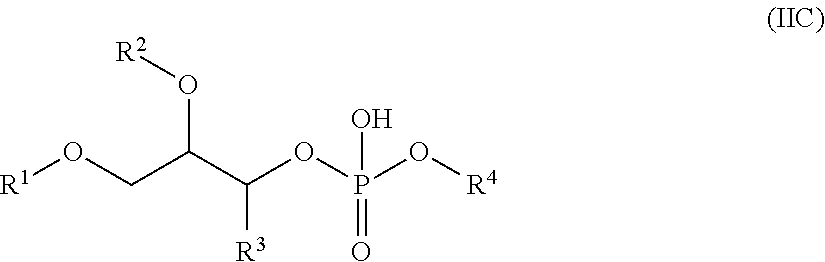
[R1]OCC(C(OP(O[R4])(=O)O)[R3])O[R2]
